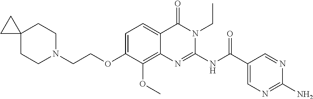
C1=C(OCCN2CCC3(CC2)CC3)C(OC)=C2C(=C1)C(=O)N(CC)C(NC(C1=CN=C(N)N=C1)=O)=N2
